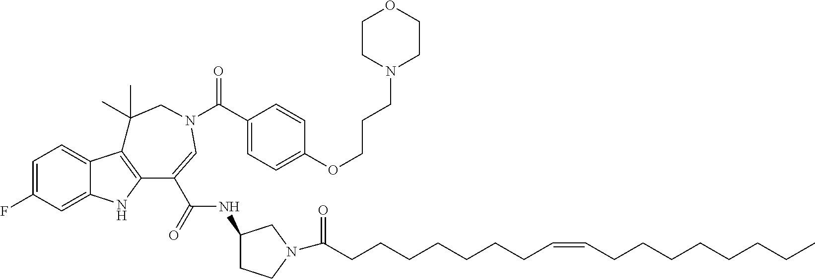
C1=C(F)C=C2C(=C1)C1=C(N2)C(C(NC2CCN(C(CCCCCCCC=CCCCCCCCC)=O)C2)=O)=CN(C(=O)C2=CC=C(OCCCN3CCOCC3)C=C2)CC1(C)C
